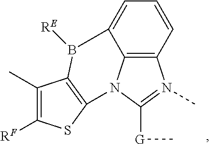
C12=C3C=CC=C1B([RE])C1=C(N2C([G]C)=N3C)SC([RF])=C1C
